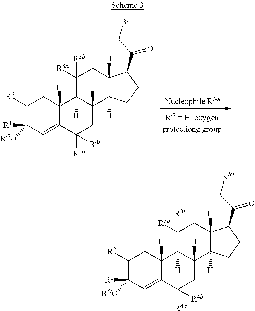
C1([R2])C([ROO])([R1])C=C2C([H])(C1)C1([H])C([H])(CC2([R4a])[R4b])C2([H])C([H])(CC1([R3a])[R3b])C(C(CBr)=O)CC2.C1([R2])C([ROO])([R1])C=C2C([H])(C1)C1([H])C([H])(CC2([R4a])[R4b])C2([H])C([H])(CC1([R3a])[R3b])C(C(C[RNu])=O)CC2
